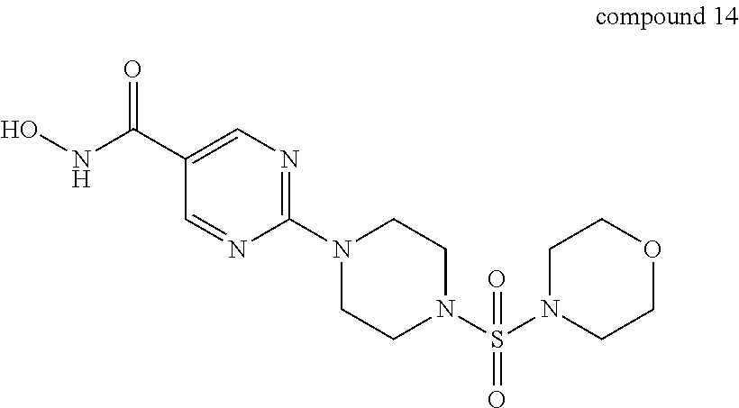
ONC(C1=CN=C(N2CCN(S(N3CCOCC3)(=O)=O)CC2)N=C1)=O
